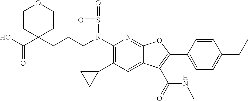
N(C1=C(C2CC2)C=C2C(=N1)OC(C1=CC=C(CC)C=C1)=C2C(=O)NC)(S(=O)(C)=O)CCCC1(C(O)=O)CCOCC1
